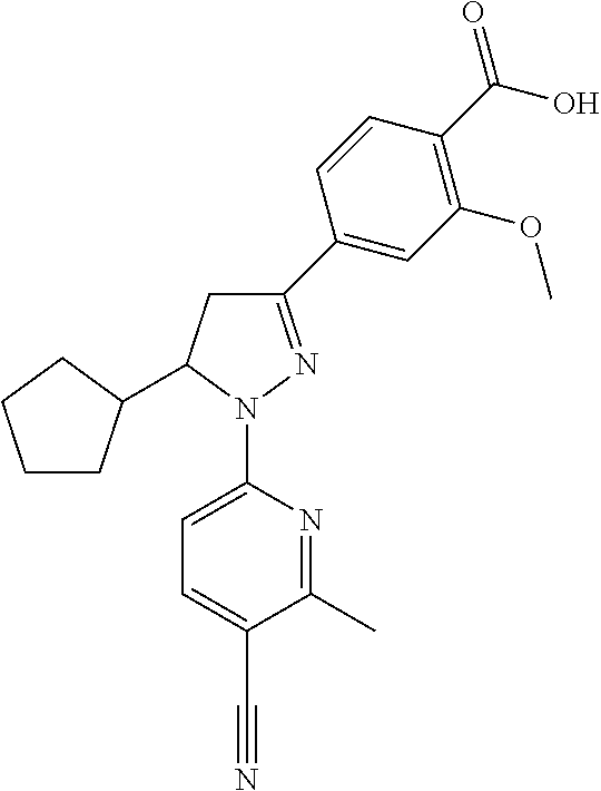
C1CC(C2CC(C3=CC(OC)=C(C(=O)O)C=C3)=NN2C2=CC=C(C#N)C(C)=N2)CC1
